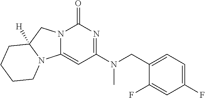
C1(CN(C2=NC(=O)N3C(=C2)N2C([H])(C3)CCCC2)C)=CC=C(F)C=C1F
